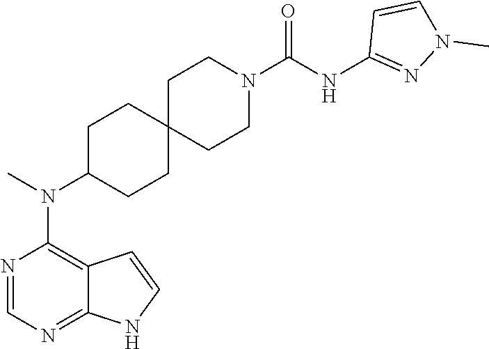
N1=CN=C2C(=C1N(C)C1CCC3(CC1)CCN(C(NC1=NN(C)C=C1)=O)CC3)C=CN2
